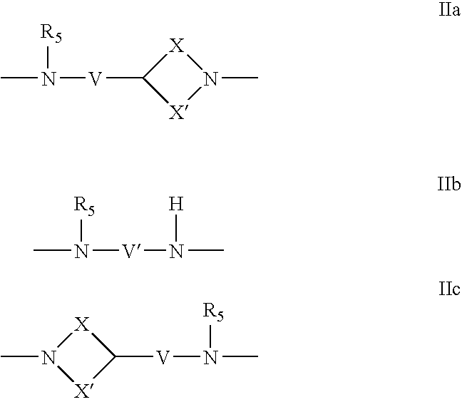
[X]1N(C)[X]C1[V]N(C)[R5].[V](N(C)[R5])N(C)[H].[X]1N(C)[X]C1[V]N(C)[R5]
